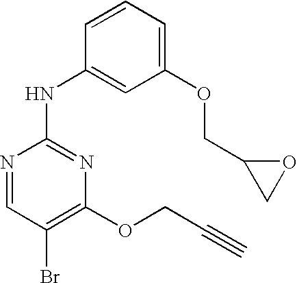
N1=CC(Br)=C(OCC#C)N=C1NC1=CC(OCC2CO2)=CC=C1
